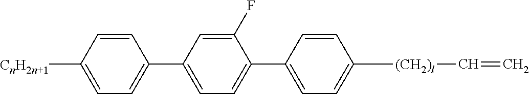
C1(C2=CC=C(C3=CC=C([CnH2n+1])C=C3)C=C2F)=CC=C([(CH2)l]C=C)C=C1
